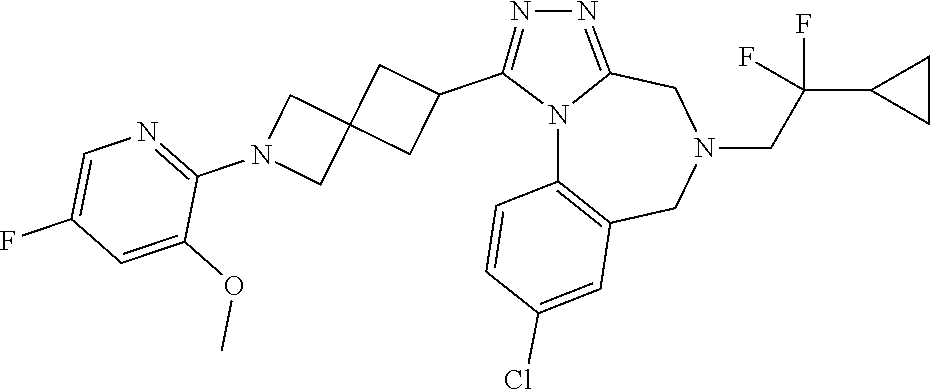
N12C3=C(CN(CC(C4CC4)(F)F)CC1=NN=C2C1CC2(C1)CN(C1=NC=C(F)C=C1OC)C2)C=C(Cl)C=C3
